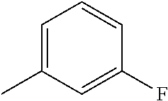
C1=C(C)C=C(F)C=C1
